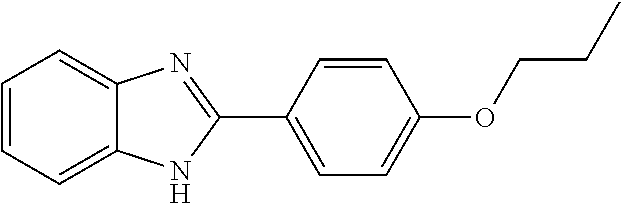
C1=CC=C2C(=C1)N=C(C1=CC=C(OCCC)C=C1)N2
